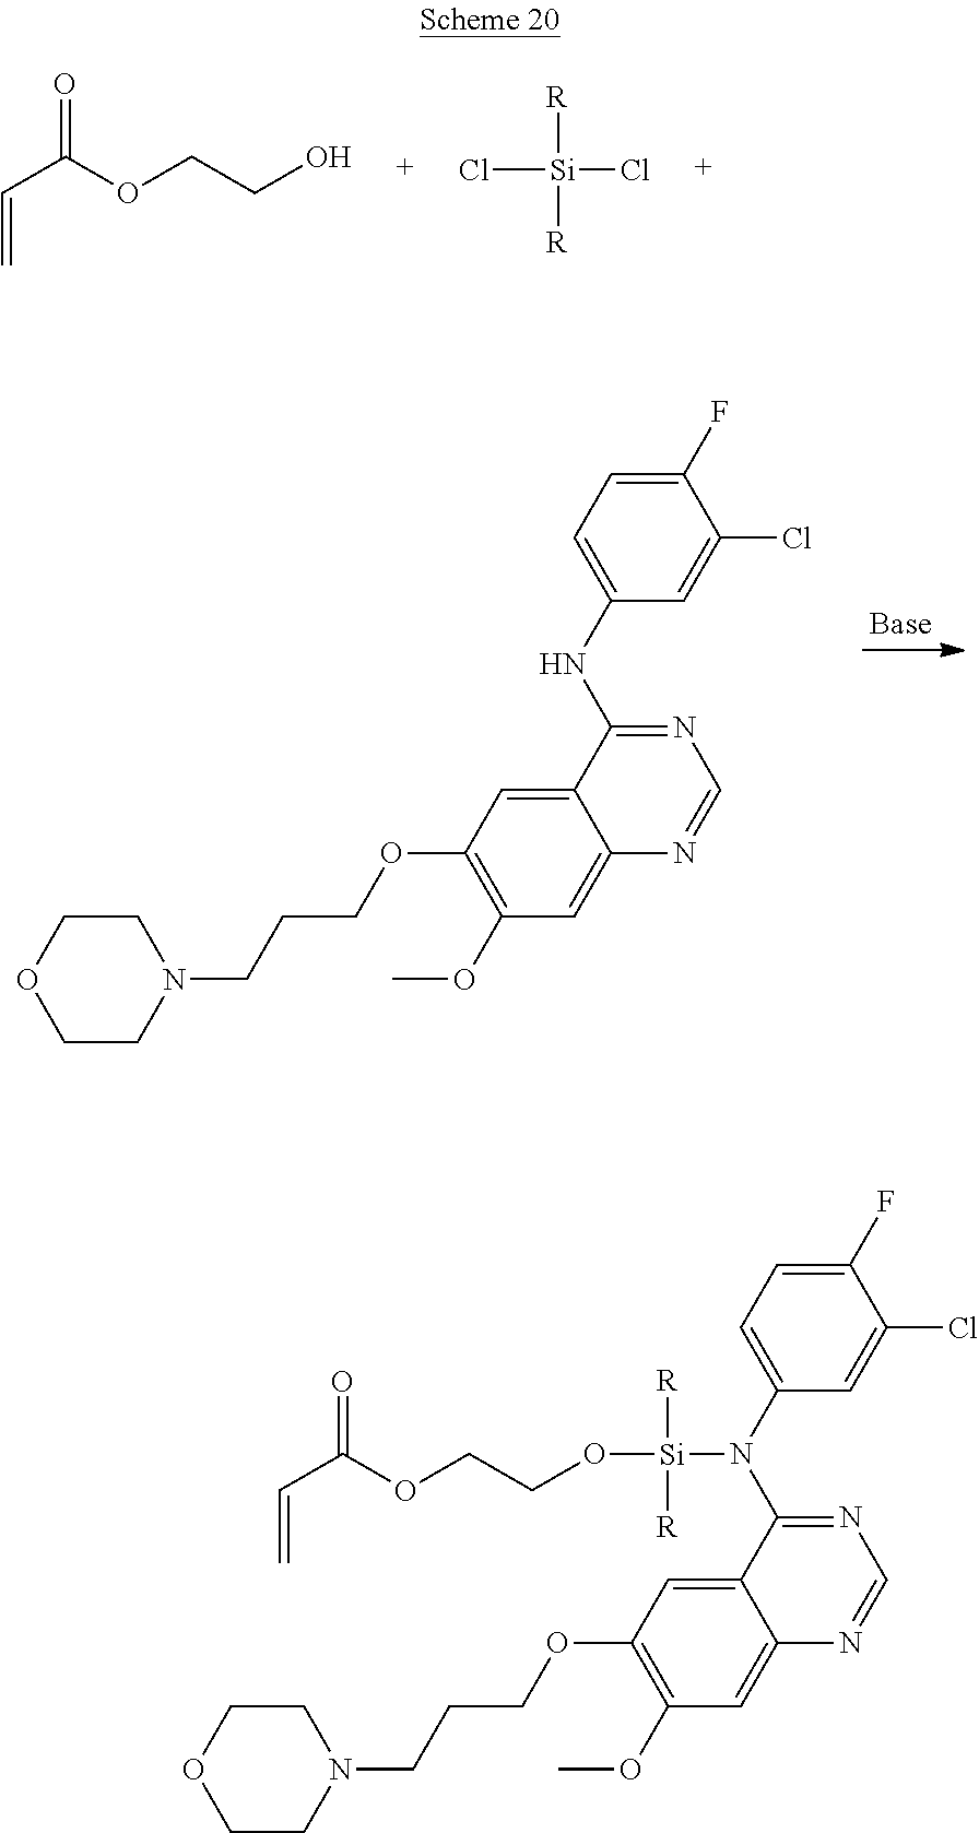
O=C(OCCO)C=C.[R][Si](Cl)([R])Cl.C1(F)=CC=C(NC2=NC=NC3=CC(OC)=C(OCCCN4CCOCC4)C=C23)C=C1Cl.C1(F)=CC=C(N(C2=NC=NC3=CC(OC)=C(OCCCN4CCOCC4)C=C23)[Si]([R])(OCCOC(=O)C=C)[R])C=C1Cl
